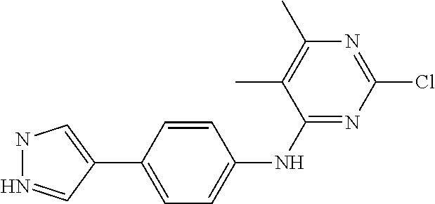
C1(Cl)=NC(C)=C(C)C(NC2=CC=C(C3=CNN=C3)C=C2)=N1
